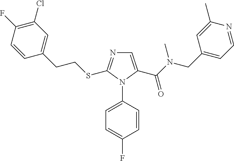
C1=C(C(N(CC2=CC=NC(C)=C2)C)=O)N(C2=CC=C(F)C=C2)C(SCCC2=CC(Cl)=C(F)C=C2)=N1
